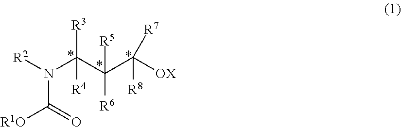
N(C(C(C([OX])([R8])[R7])([R6])[R5])([R3])[R4])([R2])C([R1O])=O
